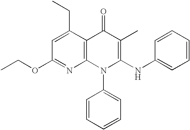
C1=C(CC)C2=C(N=C1OCC)N(C1=CC=CC=C1)C(NC1=CC=CC=C1)=C(C)C2=O
